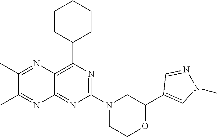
N1=C(N2CC(C3=CN(C)N=C3)OCC2)N=C2C(=C1C1CCCCC1)N=C(C)C(C)=N2
